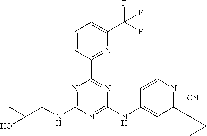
N1=C(NCC(C)(C)O)N=C(NC2=CC(C3([CN])CC3)=NC=C2)N=C1C1=NC(C(F)(F)F)=CC=C1
